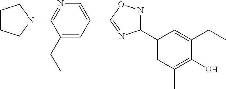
C1=C(C2=NC(C3=CC(C)=C(O)C(CC)=C3)=NO2)C=C(CC)C(N2CCCC2)=N1
